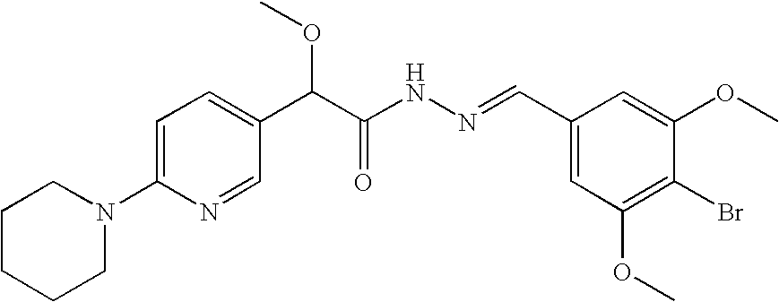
C1=C(N2CCCCC2)N=CC(C(C(NN=CC2=CC(OC)=C(Br)C(OC)=C2)=O)OC)=C1
